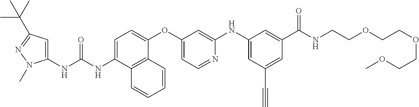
C1=C(NC(NC2=CC(C(C)(C)C)=NN2C)=O)C2=C(C(OC3=CC=NC(NC4=CC(C#C)=CC(C(NCCOCCOCCOC)=O)=C4)=C3)=C1)C=CC=C2
